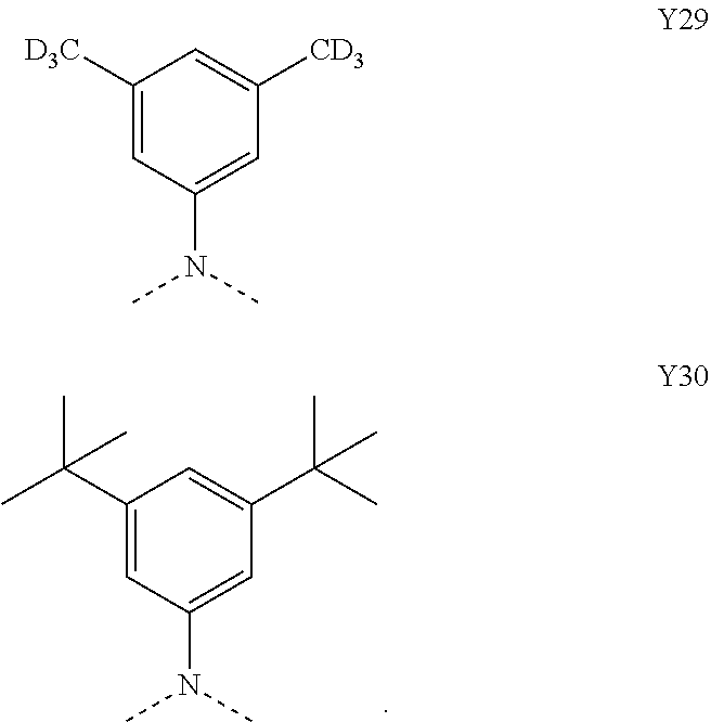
C1(N(C)C)=CC(C(C)(C)C)=CC(C(C)(C)C)=C1.C1(N(C)C)=CC([CD3])=CC([D3C])=C1
